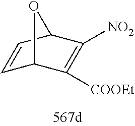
C1=CC2C([NO2])=C([COOEt])C1O2
